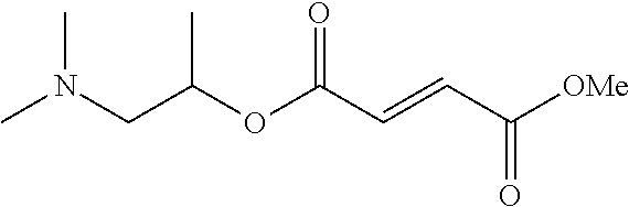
[OMe]C(C=CC(OC(CN(C)C)C)=O)=O
